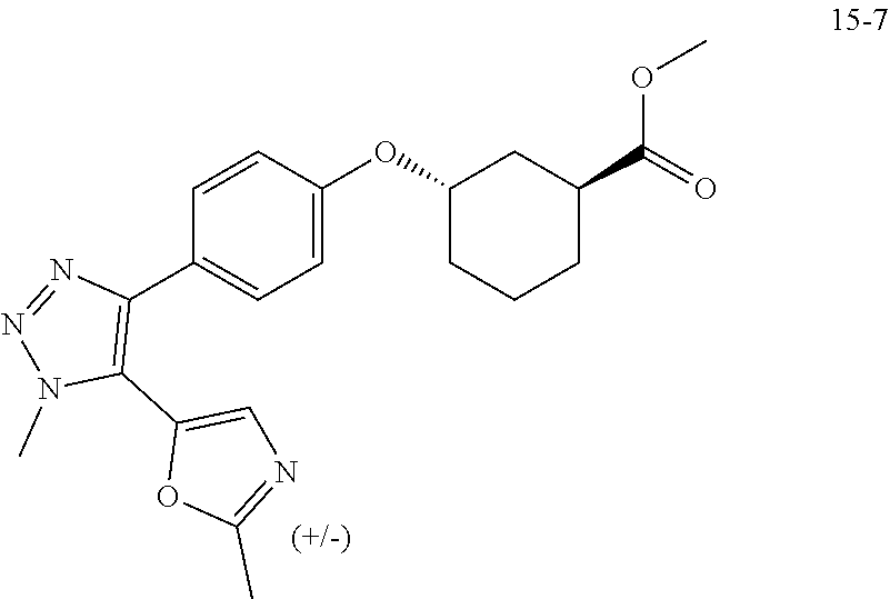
C1=CC(OC2CCCC(C(=O)OC)C2)=CC=C1C1=C(C2=CN=C(C)O2)N(C)N=N1
